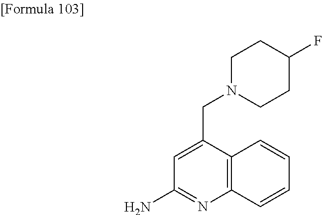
C1(N)=NC2=C(C(CN3CCC(F)CC3)=C1)C=CC=C2
